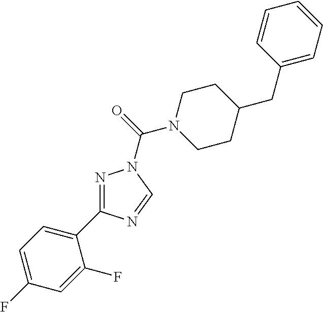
N1=C(C2=CC=C(F)C=C2F)N=CN1C(N1CCC(CC2=CC=CC=C2)CC1)=O
